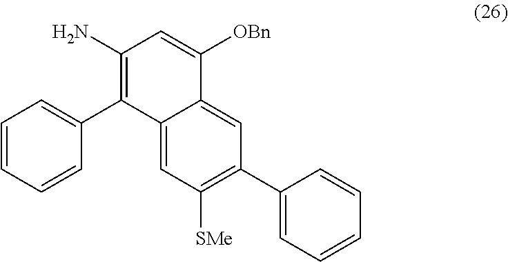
C1=CC=CC(C2=C(N)C=C([OBn])C3=CC(C4=CC=CC=C4)=C([SMe])C=C23)=C1
